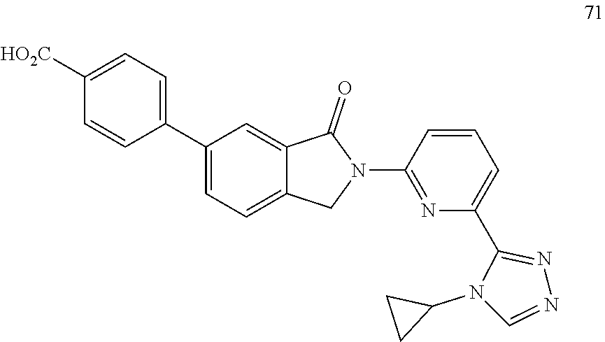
C1=C(C2=CC=C([HO2C])C=C2)C=C2C(=C1)CN(C1=NC(C3=NN=CN3C3CC3)=CC=C1)C2=O
